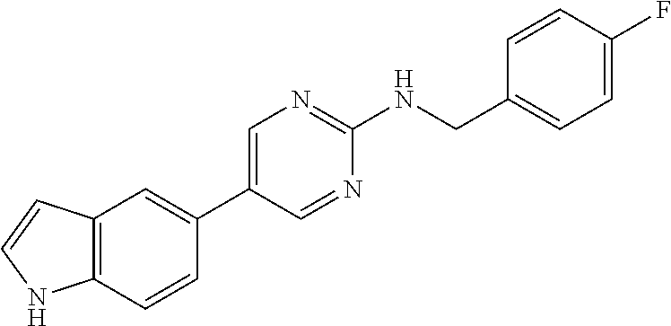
C12=C(C=CC(C3=CN=C(NCC4=CC=C(F)C=C4)N=C3)=C1)NC=C2
